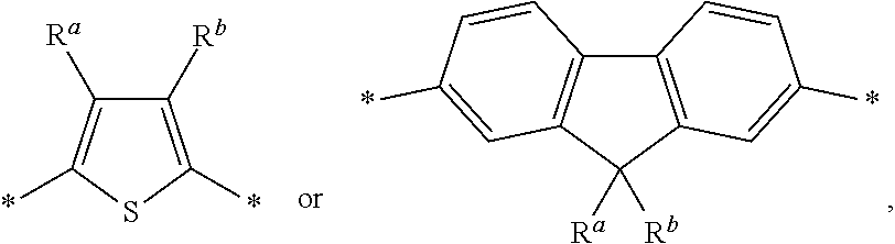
C12=C(C([Rb])([Ra])C3=C1C=CC(*)=C3)C=C(*)C=C2.C1([Rb])=C(*)SC(*)=C1[Ra]
